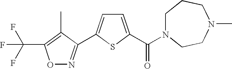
O1N=C(C2=CC=C(C(N3CCCN(C)CC3)=O)S2)C(C)=C1C(F)(F)F
